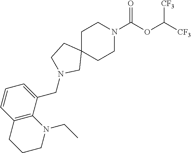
C1C2(CCN(C(OC([CF3])[CF3])=O)C1)CCN(CC1=CC=CC3=C1N(CC)CCC3)C2
